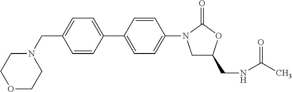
C1(CN2CCOCC2)=CC=C(C2=CC=C(N3CC(CNC(C)=O)OC3=O)C=C2)C=C1
